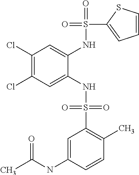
C1(Cl)=C(Cl)C=C(NS(=O)(=O)C2=C(C)C=CC(NC(C)=O)=C2)C(NS(=O)(C2=CC=CS2)=O)=C1
